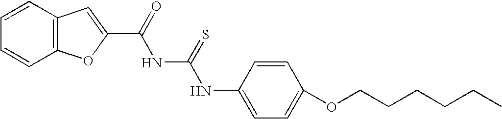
C12=C(C=CC=C1)C=C(C(=O)NC(NC1=CC=C(OCCCCCC)C=C1)=S)O2
